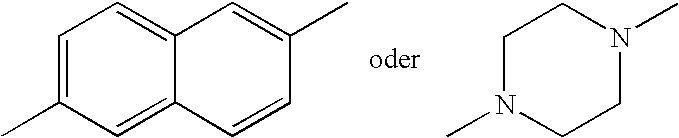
C1=C(C)C=C2C(=C1)C=C(C)C=C2.N1(C)CCN(C)CC1
